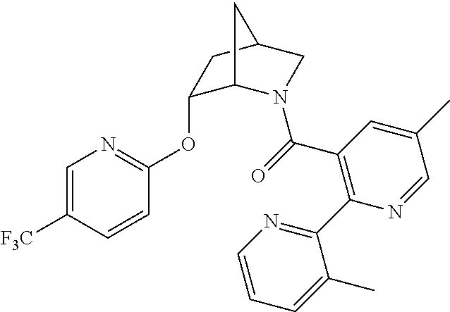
C1(OC2=NC=C([F3C])C=C2)C2N(C(=O)C3=C(C4=NC=CC=C4C)N=CC(C)=C3)CC(C1)C2
